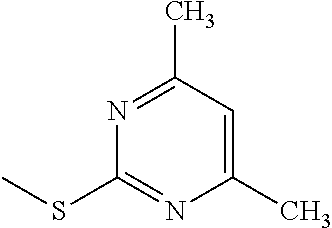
C1(C)=CC(C)=NC(SC)=N1
